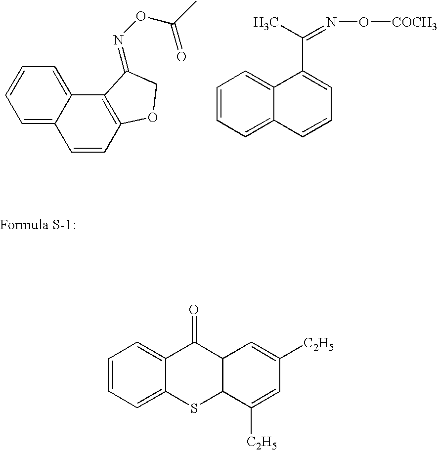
C1=C2C(=CC=C1)C1=C(C=C2)OCC1=NOC(C)=O.C1=CC=C2C(=C1)C(C(C)=NO[COCH3])=CC=C2.C1=CC=C2C(=C1)C(=O)C1C(S2)C([C2H5])=CC([C2H5])=C1
